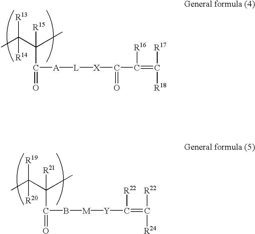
CC(C(C)(C(=O)[A][L][X]C(C(=C([R17])[R18])[R16])=O)[R15])([R13])[R14].CC(C(C)(C(=O)B[M][Y]C(=C([R22])[R24])[R22])[R21])([R19])[R20]
